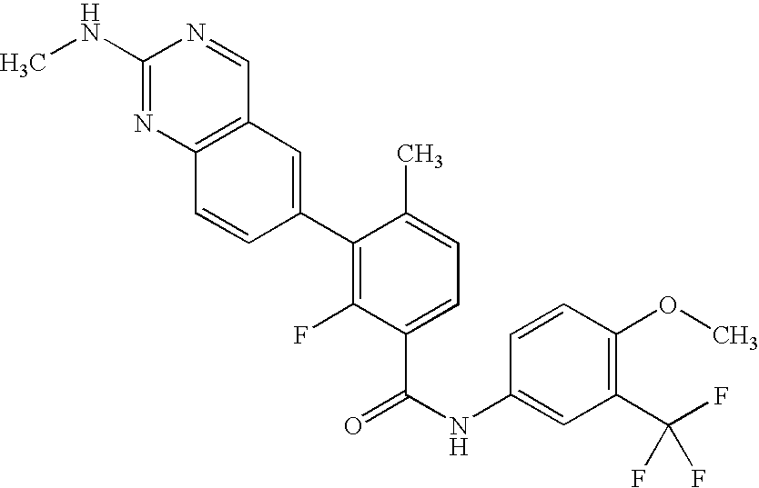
C1(NC)=NC2=C(C=N1)C=C(C1=C(F)C(C(NC3=CC(C(F)(F)F)=C(OC)C=C3)=O)=CC=C1C)C=C2
